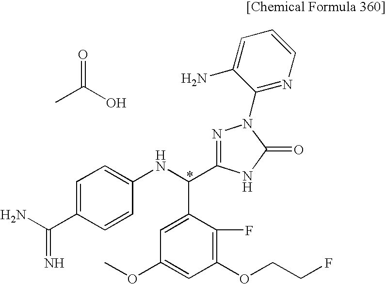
CC(O)=O.C1=C(C(N)=N)C=CC(NC(C2=CC(OC)=CC(OCCF)=C2F)C2=NN(C3=NC=CC=C3N)C(=O)N2)=C1
